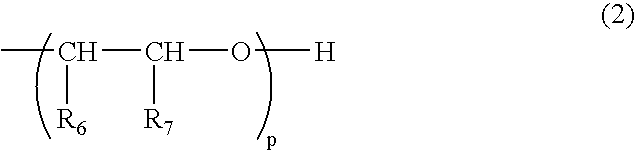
CC(C(O[H])[R7])[R6]
